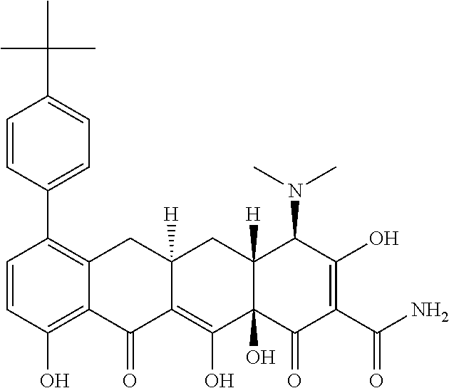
C1=CC(O)=C2C(=C1C1=CC=C(C(C)(C)C)C=C1)CC1([H])C(=C(O)C3(O)C([H])(C1)C(N(C)C)C(O)=C(C(N)=O)C3=O)C2=O
